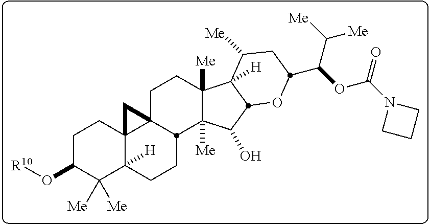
C1(O[R10])C([Me])([Me])C2([H])C3(CC1)C1(CCC4([Me])C([Me])(C(O)C5C4([H])C([Me])CC(C(OC(N4CCC4)=O)C([Me])[Me])O5)C1CC2)C3
